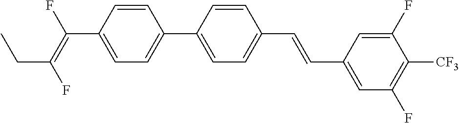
C(C1=CC=C(C2=CC=C(C=CC3=CC(F)=C([CF3])C(F)=C3)C=C2)C=C1)(=C(F)CC)F
